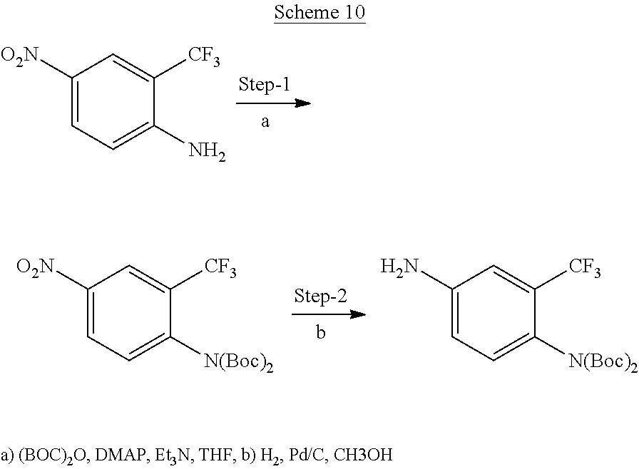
C1([O2N])=CC=C(N)C([CF3])=C1.C1([O2N])=CC=C([N(Boc)2])C([CF3])=C1.C1(N)=CC=C([N(Boc)2])C([CF3])=C1
